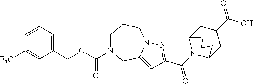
C1=C([F3C])C=CC=C1COC(=O)N1CCCN2C(=CC(C(N3C4CC(C(O)=O)CC3CCC4)=O)=N2)C1
